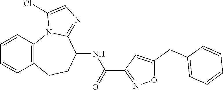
C12=C(CCC(NC(=O)C3=NOC(CC4=CC=CC=C4)=C3)C3=NC=C(Cl)N13)C=CC=C2
